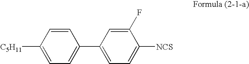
C1=CC([C5H11])=CC=C1C1=CC=C([NCS])C(F)=C1
